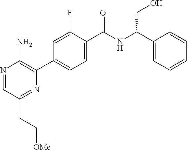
N1=CC(CC[OMe])=NC(C2=CC=C(C(NC(CO)C3=CC=CC=C3)=O)C(F)=C2)=C1N
